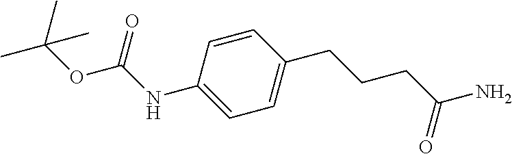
C1=CC(NC(OC(C)(C)C)=O)=CC=C1CCCC(N)=O
